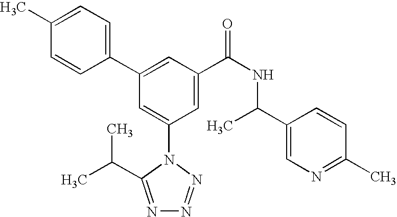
C1(C2=CC(C(NC(C3=CN=C(C)C=C3)C)=O)=CC(N3C(C(C)C)=NN=N3)=C2)=CC=C(C)C=C1
